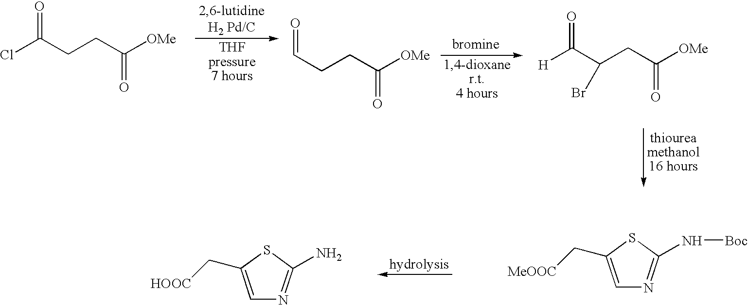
ClC(CCC([OMe])=O)=O.C(CCC([OMe])=O)=O.C(C(CC([OMe])=O)Br)(=O)[H].C1(C[MeOOC])=CN=C(N[Boc])S1.C1(C[HOOC])=CN=C(N)S1
